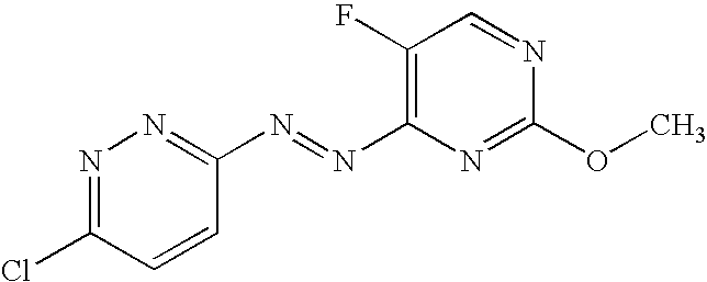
N(C1=C(F)C=NC(OC)=N1)=NC1=NN=C(Cl)C=C1
